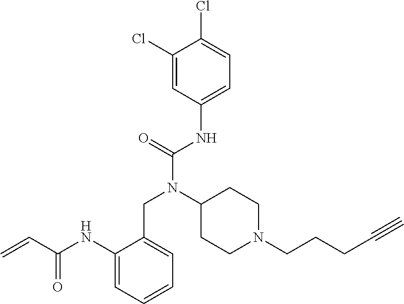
C1(Cl)=CC(NC(N(CC2=CC=CC=C2NC(C=C)=O)C2CCN(CCCC#C)CC2)=O)=CC=C1Cl
